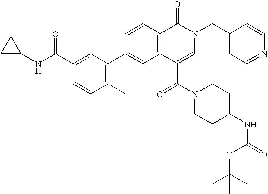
C1=C(C(NC2CC2)=O)C=CC(C)=C1C1=CC2=C(C=C1)C(=O)N(CC1=CC=NC=C1)C=C2C(N1CCC(NC(=O)OC(C)(C)C)CC1)=O
